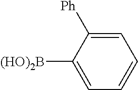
C1=C([Ph])C([(HO)2B])=CC=C1
